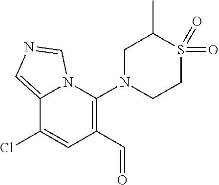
C1S(=O)(=O)C(C)CN(C2=C(C=O)C=C(Cl)C3=CN=CN23)C1
